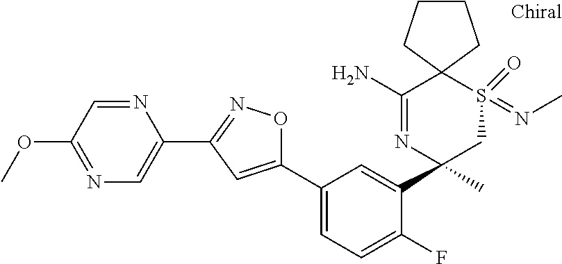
N1=C(OC)C=NC(C2=NOC(C3=CC=C(F)C(C4(C)CS(=NC)(=O)C5(C(N)=N4)CCCC5)=C3)=C2)=C1
